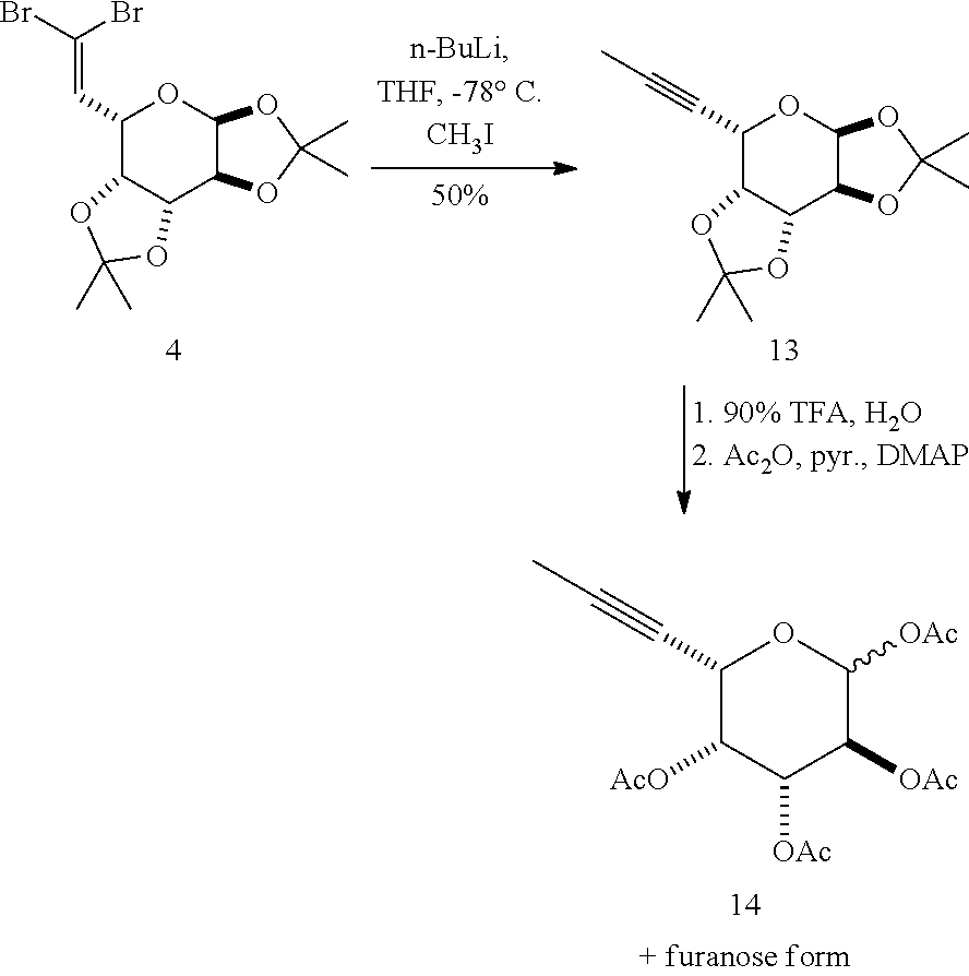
C1(C#CC)C2C(C3C(O1)OC(C)(C)O3)OC(C)(C)O2.C1(C=C(Br)Br)C2C(C3C(O1)OC(C)(C)O3)OC(C)(C)O2.C1(C#CC)C([AcO])C([OAc])C([OAc])C([OAc])O1
